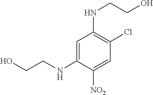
C1=C(NCCO)C([NO2])=CC(Cl)=C1NCCO
